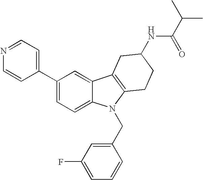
N1=CC=C(C2=CC=C3C(=C2)C2=C(N3CC3=CC(F)=CC=C3)CCC(NC(C(C)C)=O)C2)C=C1
